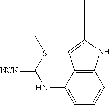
[NCN]=C(NC1=CC=CC2=C1C=C(C(C)(C)C)N2)SC
